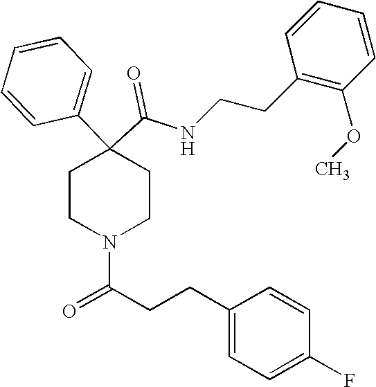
N(C(C1(C2=CC=CC=C2)CCN(C(=O)CCC2=CC=C(F)C=C2)CC1)=O)CCC1=C(OC)C=CC=C1
